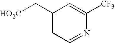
C1(C[HO2C])=CC=NC([CF3])=C1
